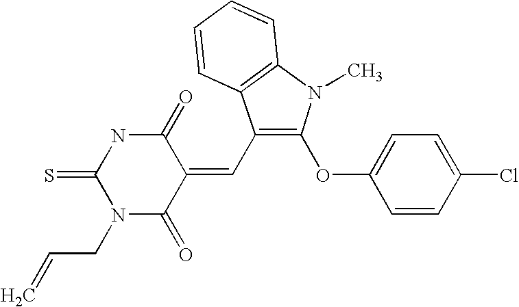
C1(C=C2C(=O)NC(=S)N(CC=C)C2=O)=C(OC2=CC=C(Cl)C=C2)N(C)C2=C1C=CC=C2
